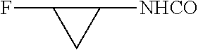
C1([NHCO])C(F)C1
